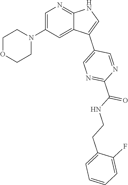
C1=C(N2CCOCC2)C=C2C(=N1)NC=C2C1=CN=C(C(NCCC2=CC=CC=C2F)=O)N=C1
